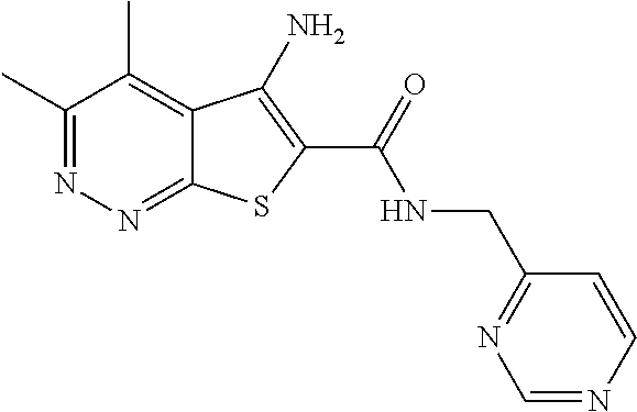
C1(C)=NN=C2C(=C1C)C(N)=C(C(=O)NCC1=NC=NC=C1)S2
